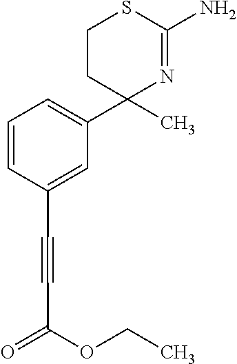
C1CC(C2=CC=CC(C#CC(=O)OCC)=C2)(C)N=C(N)S1
